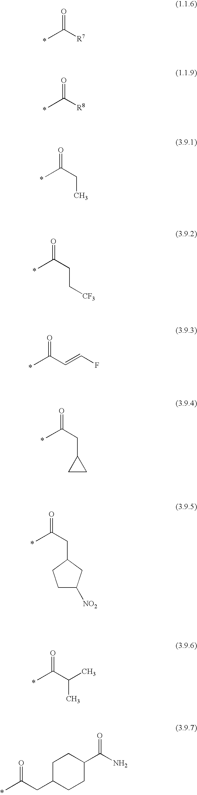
O=C([R7])C.*.O=C([R8])C.*.O=C(CC)C.*.O=C(CC[CF3])C.*.O=C(C=CF)C.*.O=C(CC1CC1)C.*.O=C(CC1CCC([NO2])C1)C.*.O=C(C(C)C)C.*.O=C(CC1CCC(C(N)=O)CC1)C.*
